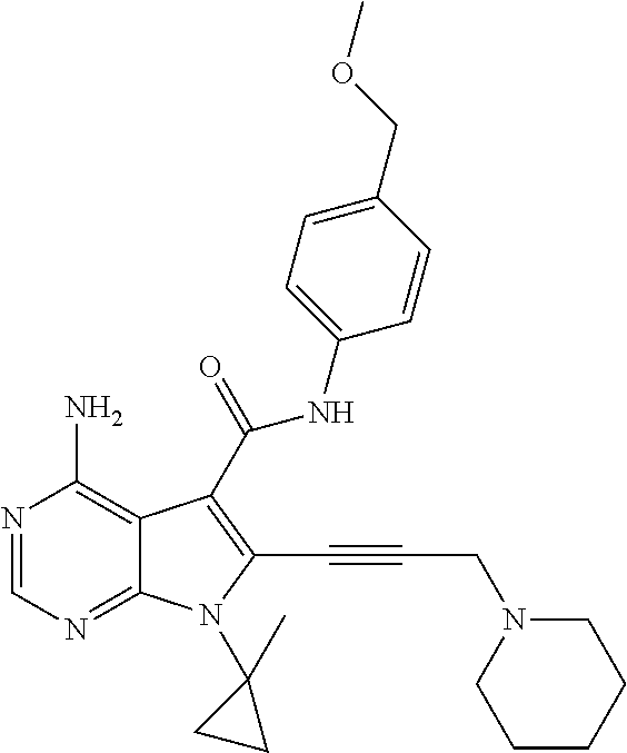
N1=CN=C2C(=C1N)C(C(NC1=CC=C(COC)C=C1)=O)=C(C#CCN1CCCCC1)N2C1(C)CC1
